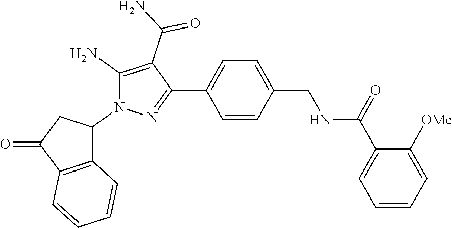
C1=CC=C([OMe])C(C(=O)NCC2=CC=C(C3=NN(C4CC(=O)C5=C4C=CC=C5)C(N)=C3C(=O)N)C=C2)=C1
